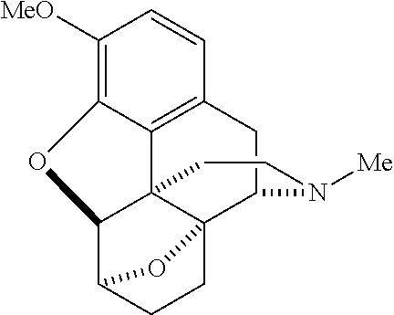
C1([MeO])=C2C3=C(C=C1)CC1C45C3(C(C(CC4)O5)O2)CCN1[Me]
